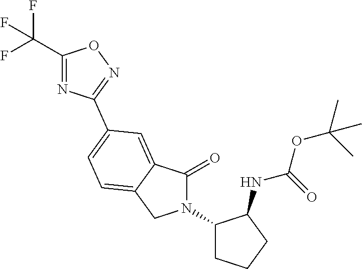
C1(=O)N(C2CCCC2NC(=O)OC(C)(C)C)CC2=CC=C(C3=NOC(C(F)(F)F)=N3)C=C12
